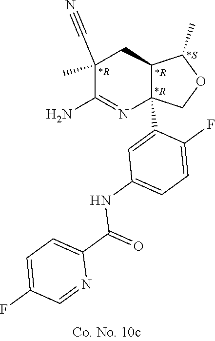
C1(C)(C#N)C(N)=NC2(C3=CC(NC(C4=CC=C(F)C=N4)=O)=CC=C3F)C(C1)C(C)OC2
